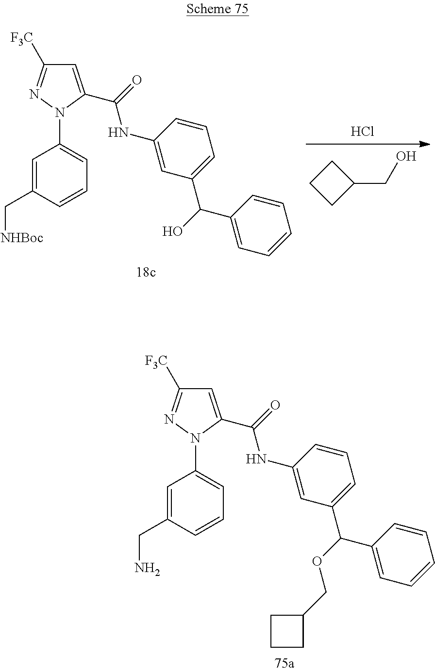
Cl.C(O)C1CCC1.C1(NC(=O)C2=CC([F3C])=NN2C2=CC=CC(C[NHBoc])=C2)=CC(C(C2=CC=CC=C2)O)=CC=C1.C1(NC(=O)C2=CC([F3C])=NN2C2=CC=CC(CN)=C2)=CC(C(C2=CC=CC=C2)OCC2CCC2)=CC=C1
